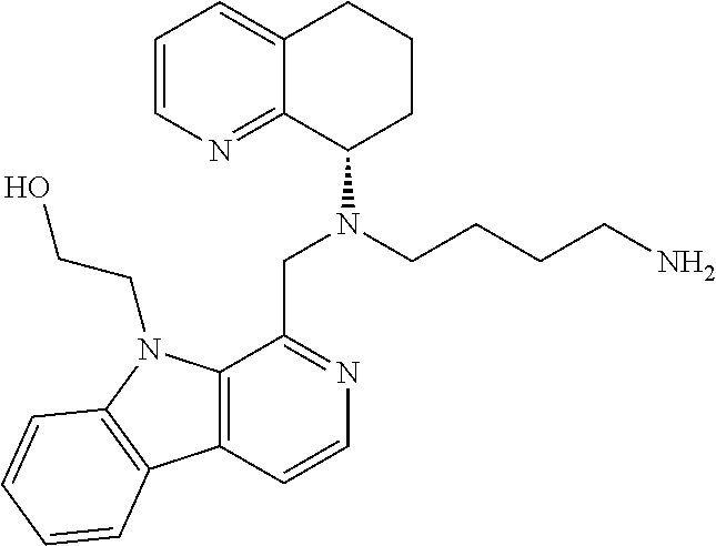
C1=CN=C2C(=C1)CCCC2N(CCCCN)CC1=NC=CC2=C1N(CCO)C1=C2C=CC=C1
